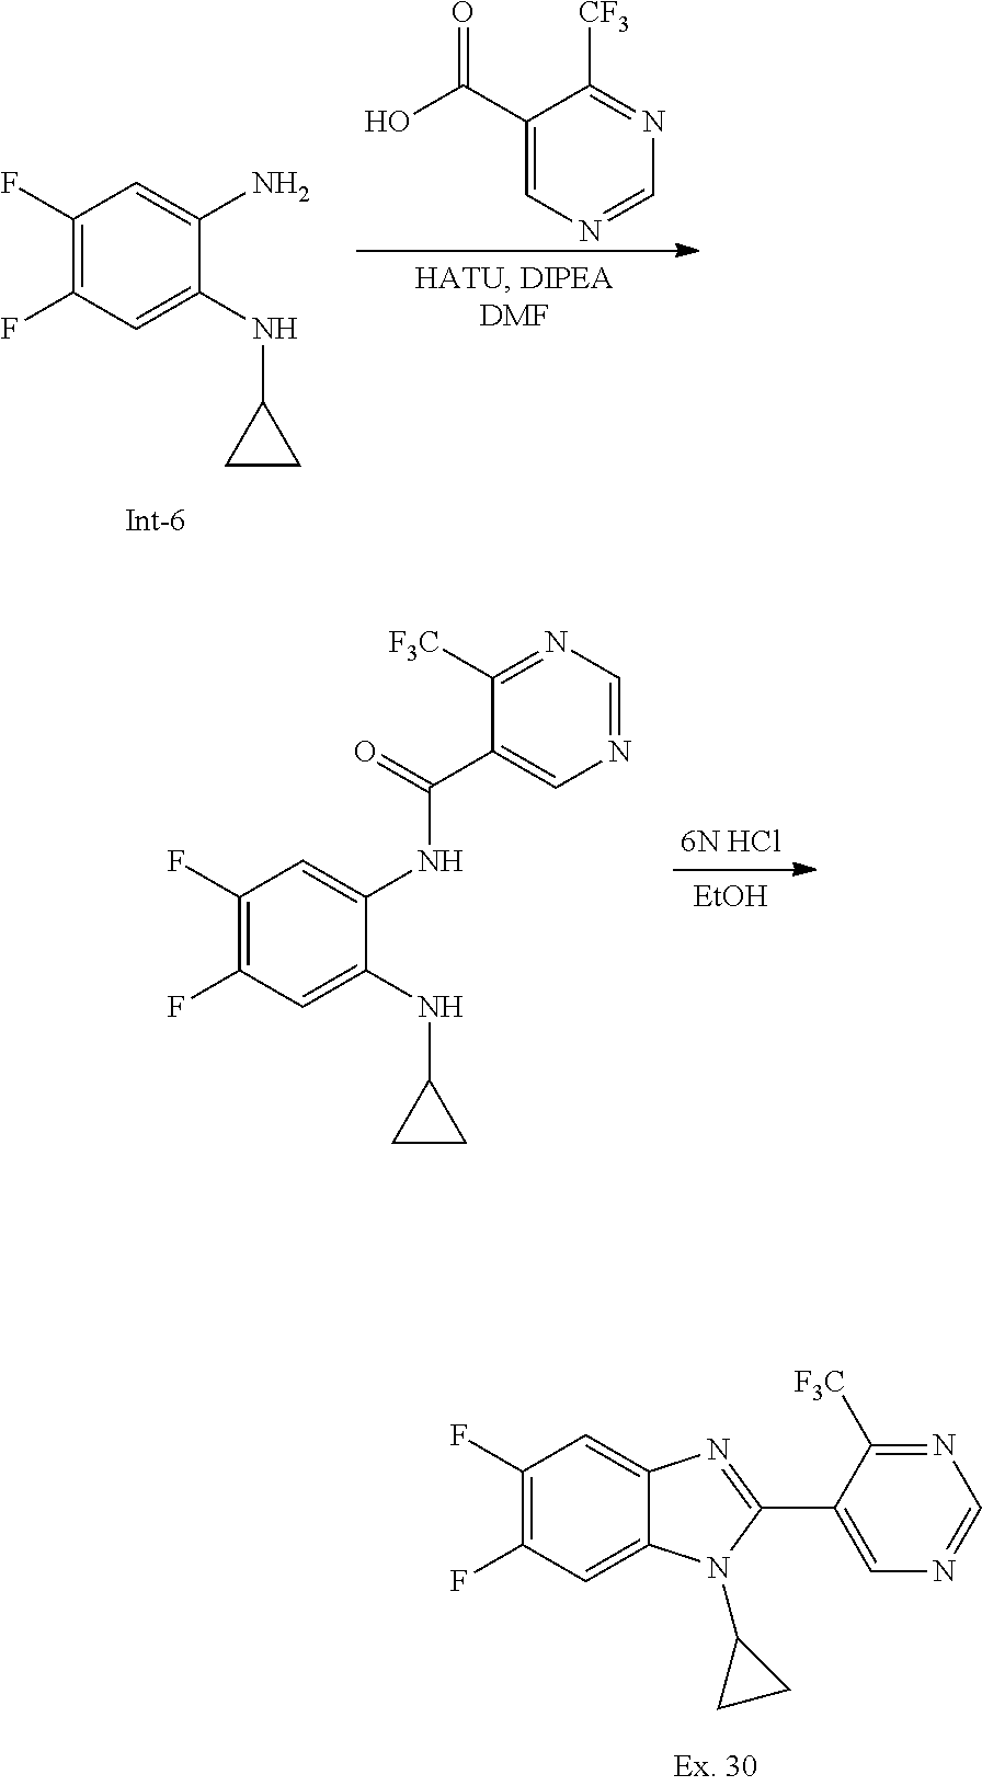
C1(C(O)=O)=CN=CN=C1[CF3].C1(F)=C(F)C=C(NC2CC2)C(N)=C1.C1(F)=C(F)C=C(NC2CC2)C(NC(C2=CN=CN=C2[F3C])=O)=C1.[6N HCl].[EtOH].C1(F)=C(F)C=C2C(=C1)N=C(C1=CN=CN=C1[F3C])N2C1CC1
